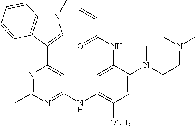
C1(C)=NC(C2=CN(C)C3=C2C=CC=C3)=CC(NC2=C([OCH3])C=C(N(CCN(C)C)C)C(NC(C=C)=O)=C2)=N1
